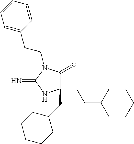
C1(CCC2CCCCC2)(CC2CCCCC2)C(=O)N(CCC2=CC=CC=C2)C(=N)N1
